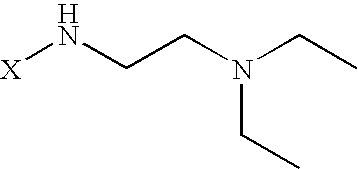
[X]NCCN(CC)CC
